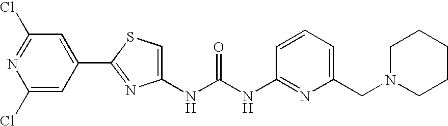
N(C(NC1=NC(CN2CCCCC2)=CC=C1)=O)C1=CSC(C2=CC(Cl)=NC(Cl)=C2)=N1
